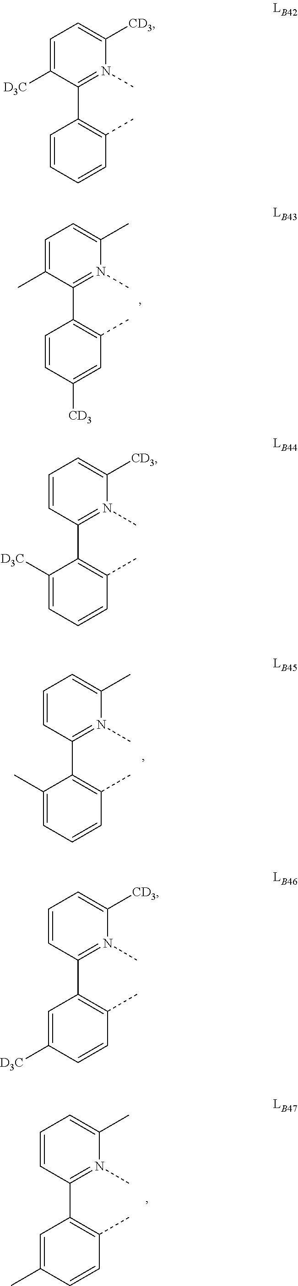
C1=CC(C)=C(C2=N(C)C([CD3])=CC=C2[D3C])C=C1.C1=CC(C)=C(C2=N(C)C([CD3])=CC=C2)C([D3C])=C1.C1=CC(C)=C(C2=N(C)C(C)=CC=C2)C(C)=C1.C1=CC(C)=C(C2=N(C)C([CD3])=CC=C2)C=C1[D3C].C1=CC(C)=C(C2=N(C)C(C)=CC=C2)C=C1C.C1([CD3])=CC(C)=C(C2=N(C)C(C)=CC=C2C)C=C1
